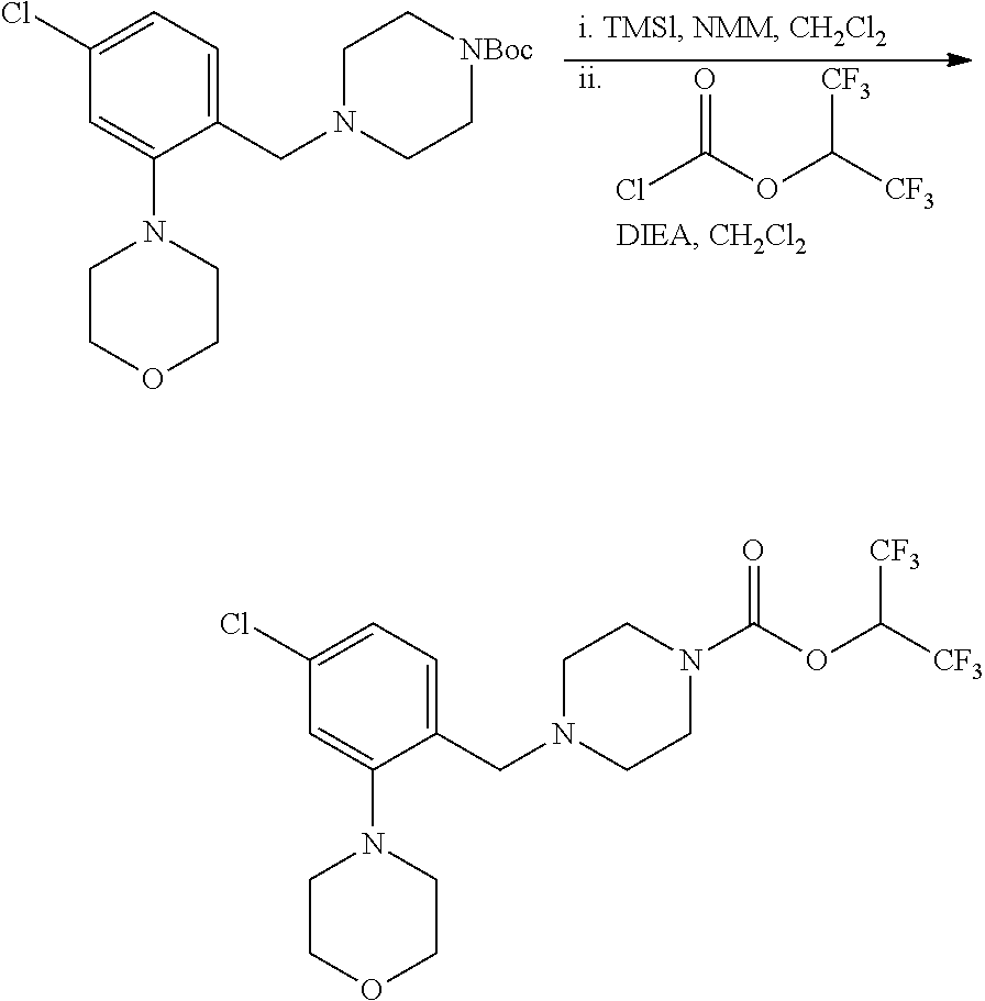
O=C(OC([CF3])[CF3])Cl.[ii].C1(CN2CC[NBoc]CC2)=CC=C(Cl)C=C1N1CCOCC1.C1(CN2CCN(C(OC([CF3])[CF3])=O)CC2)=CC=C(Cl)C=C1N1CCOCC1
